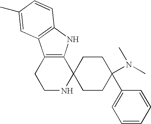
C12=C(NC3=C1C=C(C)C=C3)C1(NCC2)CCC(C2=CC=CC=C2)(N(C)C)CC1
